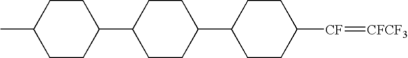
C1(C2CCC(C3CCC(C)CC3)CC2)CCC([CF]=[CFCF3])CC1
